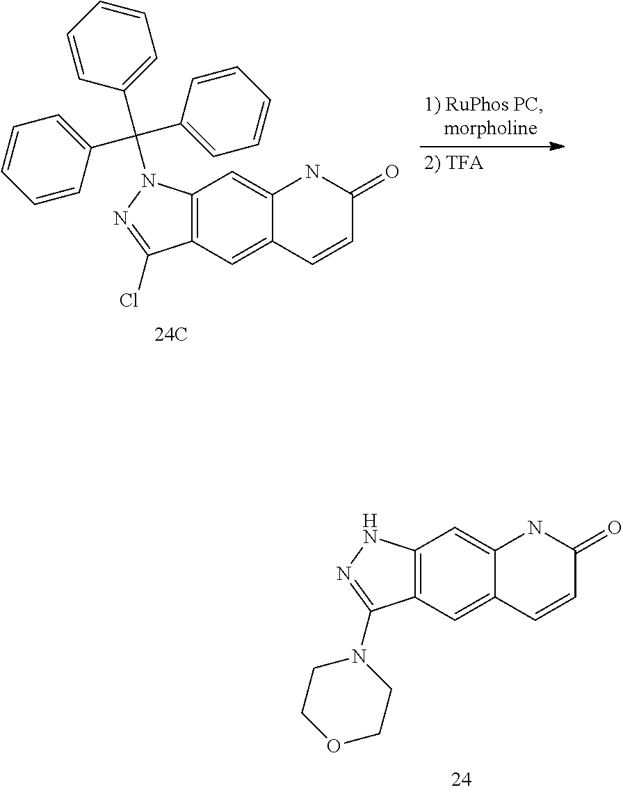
C1COCCN1C1=NNC2=C1C=C1C(=C2)NC(=O)C=C1.C12=CC3=C(C=C1NC(=O)C=C2)N(C(C1=CC=CC=C1)(C1=CC=CC=C1)C1=CC=CC=C1)N=C3Cl
